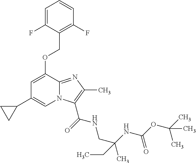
C1=C(F)C(COC2=CC(C3CC3)=CN3C2=NC(C)=C3C(=O)NCC(C)(NC(OC(C)(C)C)=O)CC)=C(F)C=C1
